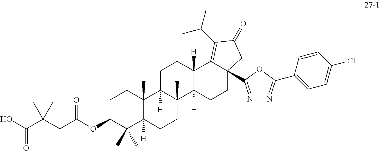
OC(C(CC(OC1C(C)(C)C2([H])C(C)(CC1)C1([H])C(C)(CC2)C2(C)C([H])(CC1)C1=C(C(C)C)C(=O)CC1(C1=NN=C(C3=CC=C(Cl)C=C3)O1)CC2)=O)(C)C)=O
